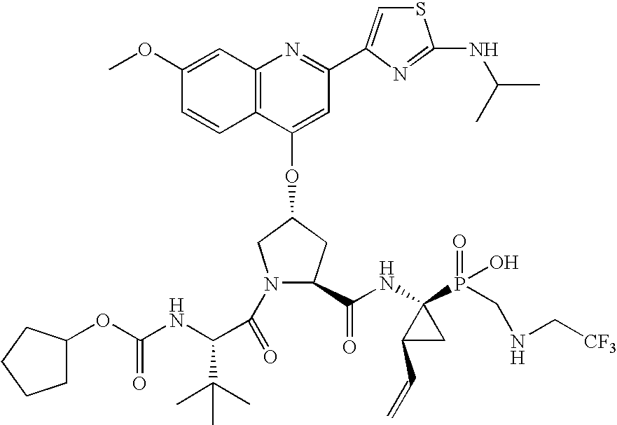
COC1=CC2=C(C=C1)C(OC1CC(C(NC3(P(=O)(O)CNC[CF3])C(C=C)C3)=O)N(C(=O)C(NC(OC3CCCC3)=O)C(C)(C)C)C1)=CC(C1=CSC(NC(C)C)=N1)=N2
